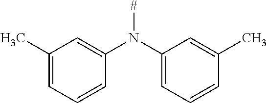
C1(C)=CC=CC(N(C2=CC=CC(C)=C2)[#])=C1
